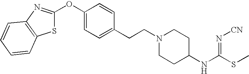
O(C1=CC=C(CCN2CCC(NC(SC)=N[CN])CC2)C=C1)C1=NC2=C(S1)C=CC=C2
